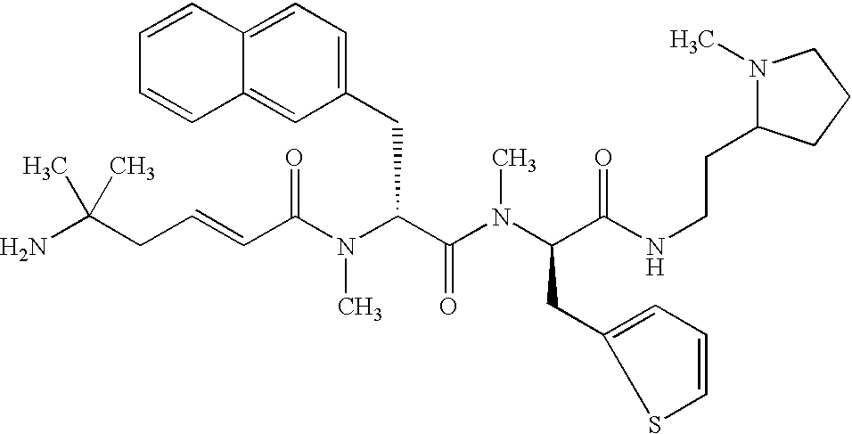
NC(CC=CC(N(C(C(=O)N(C)C(CC1=CC=CS1)C(=O)NCCC1N(C)CCC1)CC1=CC=C2C(=C1)C=CC=C2)C)=O)(C)C
